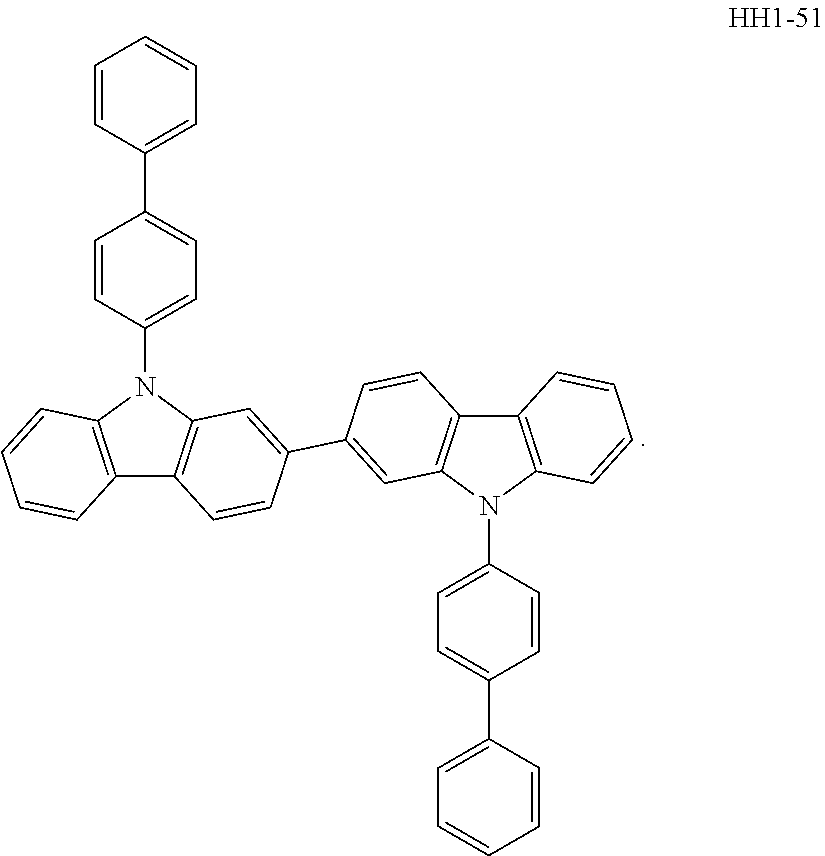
C1(C2=CC=CC=C2)=CC=C(N2C3=C(C4=C2C=C(C2=CC5=C(C6=C(N5C5=CC=C(C7=CC=CC=C7)C=C5)C=CC=C6)C=C2)C=C4)C=CC=C3)C=C1
